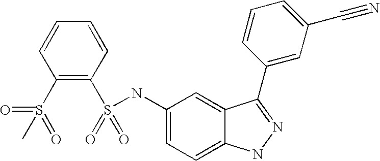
C1=CC=CC(S(=O)(=O)NC2=CC=C3C(=C2)C(C2=CC(C#N)=CC=C2)=NN3)=C1S(=O)(C)=O
